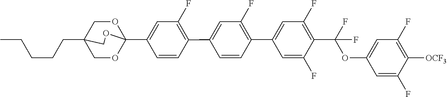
C(CCC12COC(C3=CC(F)=C(C4=CC(F)=C(C5=CC(F)=C(C(OC6=CC(F)=C([OCF3])C(F)=C6)(F)F)C(F)=C5)C=C4)C=C3)(OC1)OC2)CC
